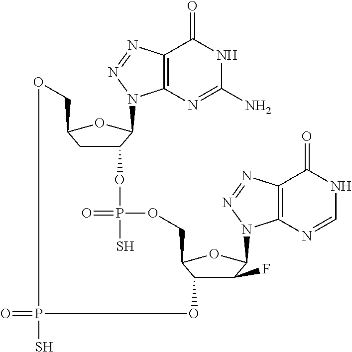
C12CC(OC1N1C3=C(N=N1)C(=O)NC(N)=N3)COP(S)(=O)OC1C(F)C(N3C4=C(C(=O)NC=N4)N=N3)OC1COP(=O)(S)O2
